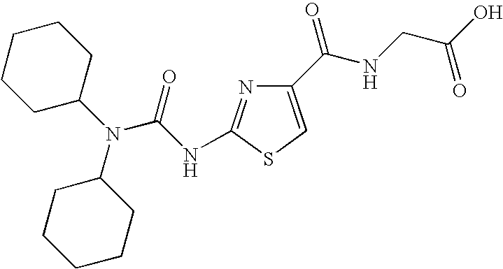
C1(C(NCC(O)=O)=O)=CSC(NC(N(C2CCCCC2)C2CCCCC2)=O)=N1
